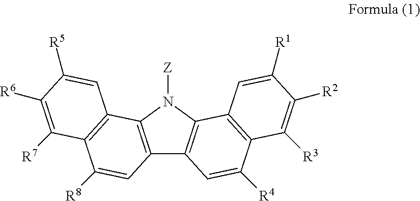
C12=C(N([Z])C3=C1C=C([R4])C1=C3C=C([R1])C([R2])=C1[R3])C1=C(C([R8])=C2)C([R7])=C([R6])C([R5])=C1
